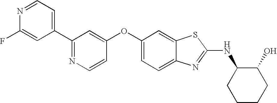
N1=C(C2=CC=NC(F)=C2)C=C(OC2=CC=C3C(=C2)SC(NC2CCCCC2O)=N3)C=C1
